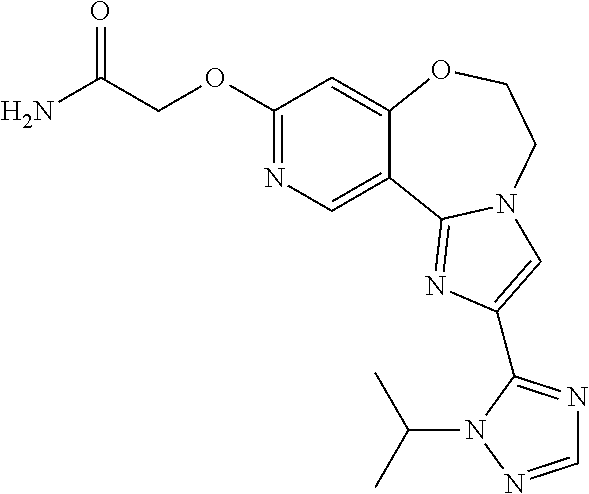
C1(OCC(N)=O)=NC=C2C(=C1)OCCN1C2=NC(C2=NC=NN2C(C)C)=C1
